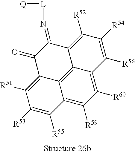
C12=C([R59])C([R60])=C3C4=C1C(=C([R51])C([R53])=C2[R55])C(=O)C(=N[L][Q])C4=C([R52])C([R54])=C3[R56]
